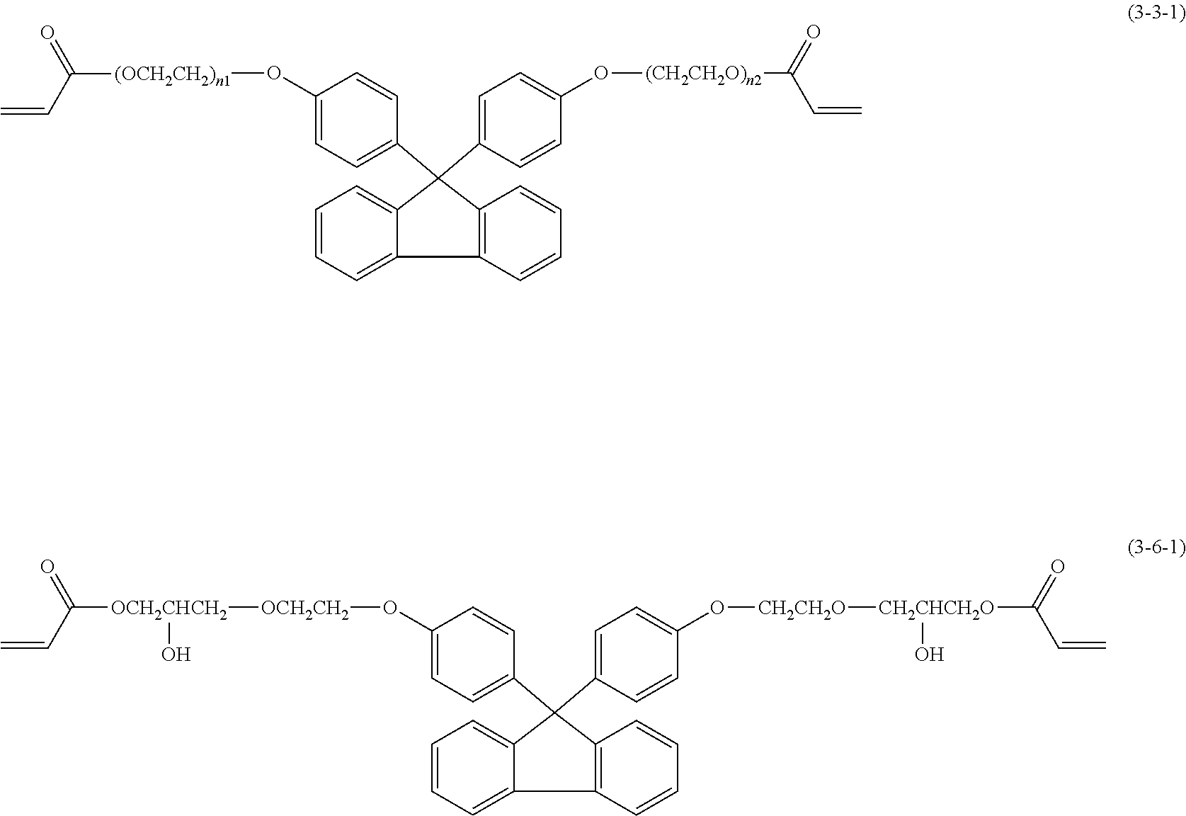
C1(O[(OCH2CH2)n1]C(=O)C=C)=CC=C(C2(C3=CC=C(O[(CH2CH2O)n2]C(C=C)=O)C=C3)C3=C(C=CC=C3)C3=CC=CC=C23)C=C1.C1(O[OCH2CH2][OCH2CHCH2](O)C(=O)C=C)=CC=C(C2(C3=CC=C(O[CH2CH2O][CH2CHCH2O](C(=O)C=C)O)C=C3)C3=C(C=CC=C3)C3=CC=CC=C23)C=C1
